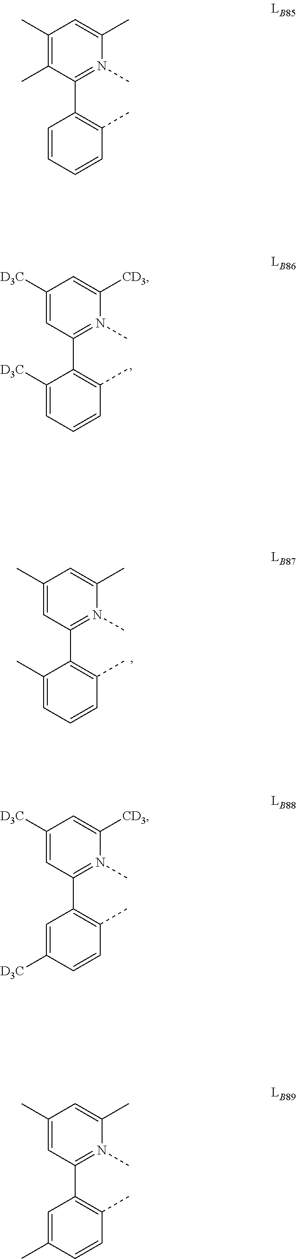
C1(C)=C(C)C(C2=C(C)C=CC=C2)=N(C)C(C)=C1.C1([D3C])=CC(C2=C(C)C=CC([D3C])=C2)=N(C)C([CD3])=C1.C1(C)=CC(C2=C(C)C=CC(C)=C2)=N(C)C(C)=C1.C1([D3C])=CC(C2=C(C)C=CC=C2[D3C])=N(C)C([CD3])=C1.C1(C)=CC(C2=C(C)C=CC=C2C)=N(C)C(C)=C1
